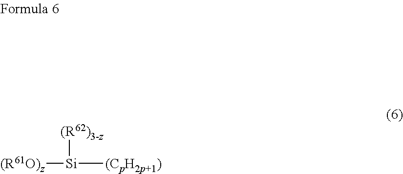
[(R61O)z][Si]([(CpH2p+1)])[(R62)3-z]
